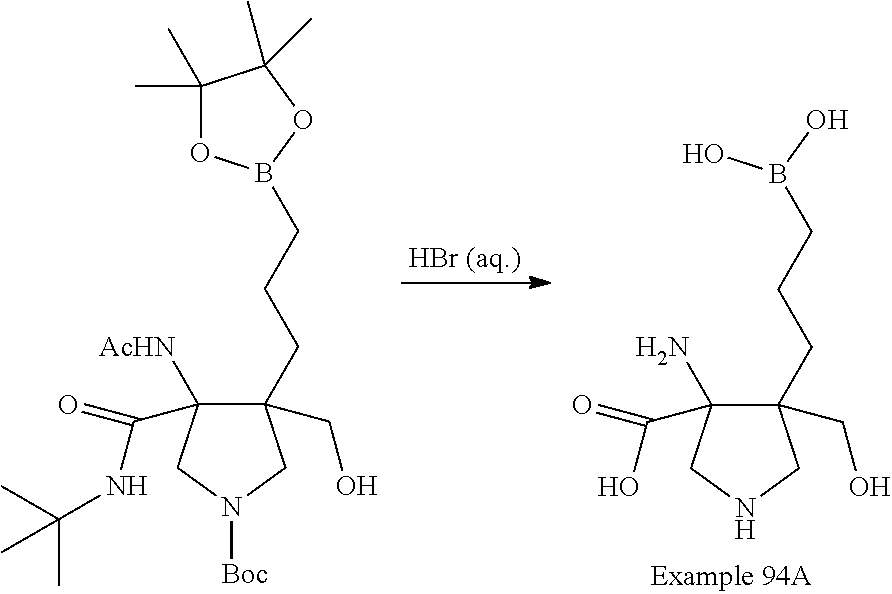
C1(CO)(CCCB2OC(C)(C)C(C)(C)O2)C([AcHN])(C(=O)NC(C)(C)C)CN([Boc])C1.C1(CO)(CCCB(O)O)C(N)(C(=O)O)CNC1
